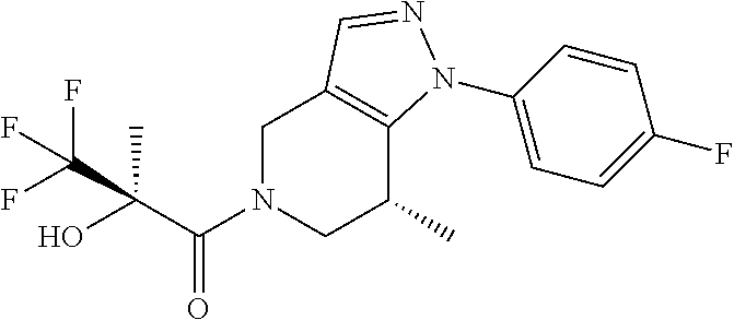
C1N(C(C(O)(C)C(F)(F)F)=O)CC(C)C2=C1C=NN2C1=CC=C(F)C=C1
